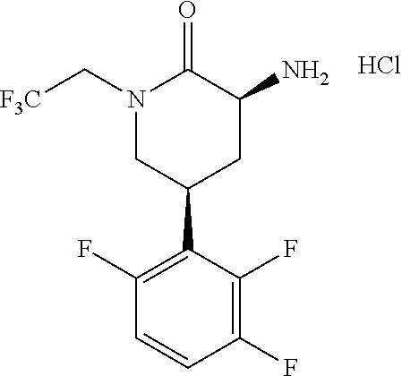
C1(F)=C(F)C(C2CC(N)C(=O)N(C[F3C])C2)=C(F)C=C1.Cl
